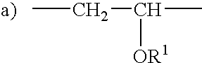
CCC(C)[OR1].[a)]
